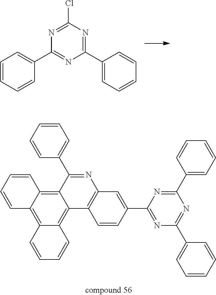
C12=C3C(=C4C(=C1C=CC=C2)C(C1=CC=CC=C1)=NC1=C4C=CC(C2=NC(C4=CC=CC=C4)=NC(C4=CC=CC=C4)=N2)=C1)C=CC=C3.C1(C2=CC=CC=C2)=NC(Cl)=NC(C2=CC=CC=C2)=N1
